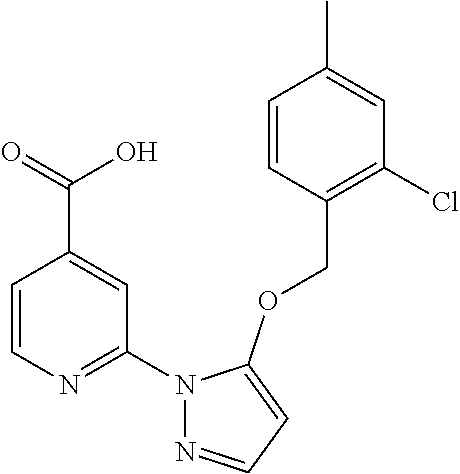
C1=CN=C(N2N=CC=C2OCC2=C(Cl)C=C(C)C=C2)C=C1C(=O)O
